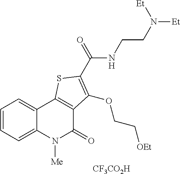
C1=CC=C2C(=C1)C1=C(C(=O)N2[Me])C(OCC[OEt])=C(C(=O)NCCN([Et])[Et])S1.[CF3CO2H]
